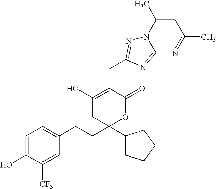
C1(CCC2(C3CCCC3)OC(=O)C(CC3=NN4C(=N3)N=C(C)C=C4C)=C(O)C2)=CC=C(O)C([CF3])=C1
